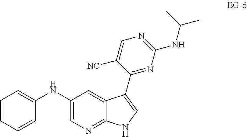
C1(NC2=CC=CC=C2)=CN=C2C(=C1)C(C1=NC(NC(C)C)=NC=C1[NC])=CN2
